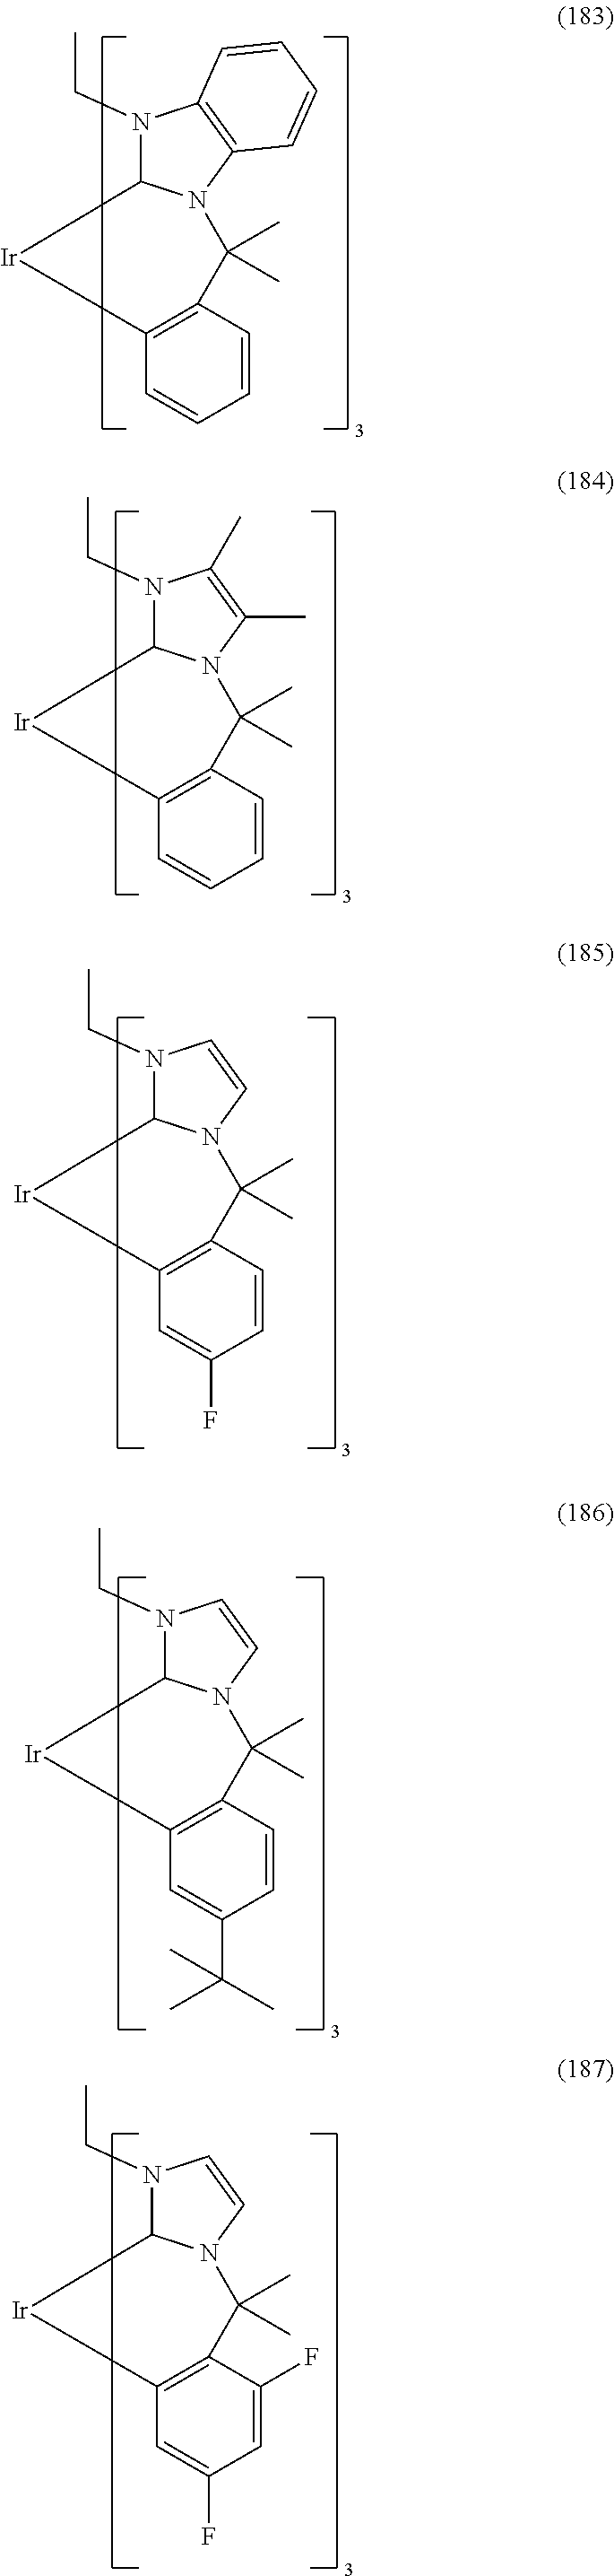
N1(CC)C2N(C3=C1C=CC=C3)C(C)(C)C1=C(C=CC=C1)[Ir]2.N1(CC)C2N(C(C)=C1C)C(C)(C)C1=C(C=CC=C1)[Ir]2.N1(CC)C2N(C=C1)C(C)(C)C1=C(C=C(F)C=C1)[Ir]2.N1(CC)C2N(C=C1)C(C)(C)C1=C(C=C(C(C)(C)C)C=C1)[Ir]2.N1(CC)C2N(C=C1)C(C)(C)C1=C(C=C(F)C=C1F)[Ir]2
